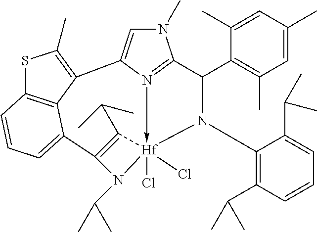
N1(C)C=C2N3->[Hf]4(Cl)(Cl)(N(C5=C(C(C)C)C=CC=C5C(C)C)C(C5=C(C)C=C(C)C=C5C)C=31)C(C(C)C)=C(C1=CC=CC3=C1C2=C(C)S3)N4C(C)C
